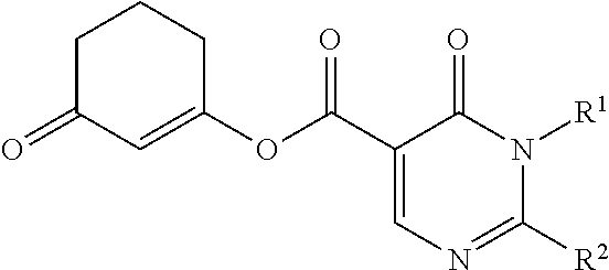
C1(OC(=O)C2=CN=C([R2])N([R1])C2=O)=CC(=O)CCC1
